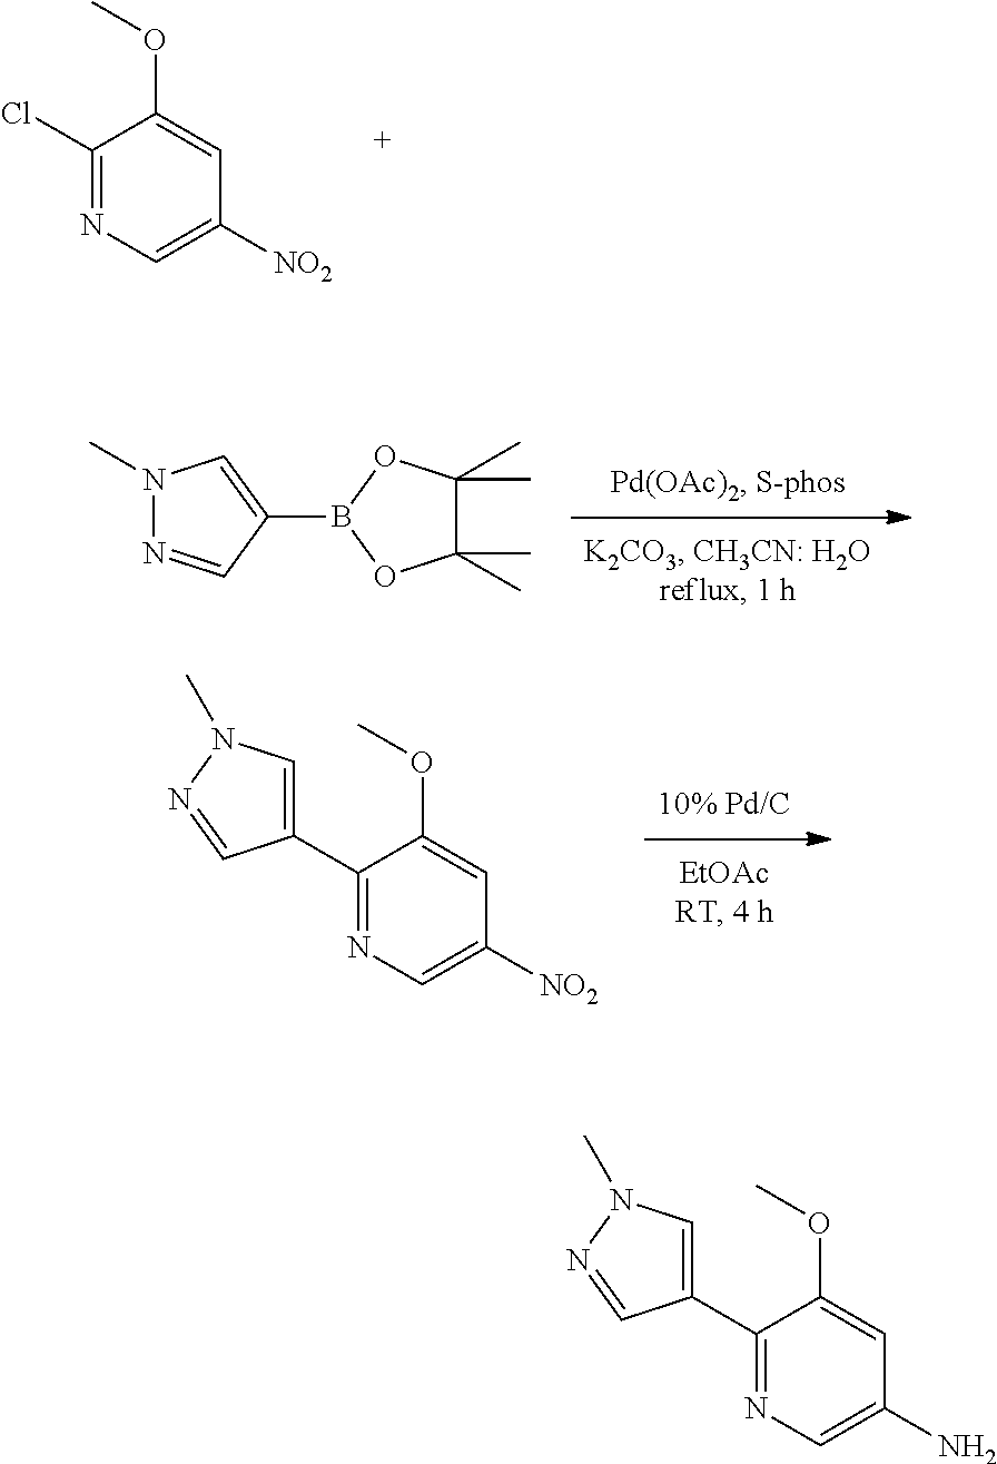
C1(Cl)=NC=C([NO2])C=C1OC.N1(C)N=CC(B2OC(C)(C)C(C)(C)O2)=C1.C1(C2=CN(C)N=C2)=NC=C([NO2])C=C1OC.C1(C2=CN(C)N=C2)=NC=C(N)C=C1OC
